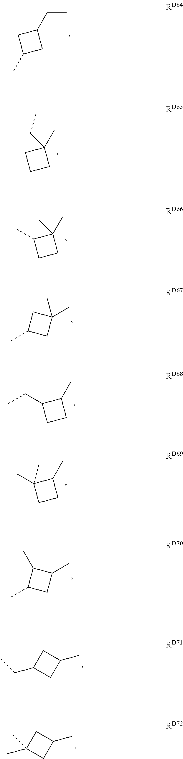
C(C)C1CC(C)C1.CC1(C)C(C)CC1.CC1(CC)CCC1.CC1CC(C)(C)C1.CC1C(CC)CC1.CC1C(C)(C)CC1.CC1CC(C)C1C.C(C1CC(C)C1)C.CC1(C)CC(C)C1
